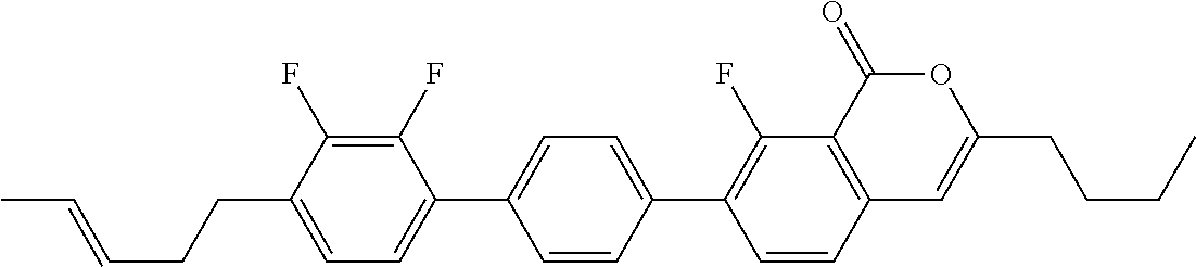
C12=C(C(=O)OC(CCCC)=C1)C(F)=C(C1=CC=C(C3=CC=C(CCC=CC)C(F)=C3F)C=C1)C=C2
